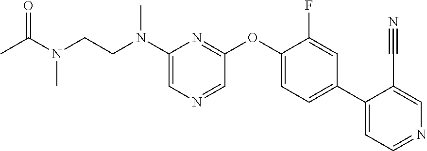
N(C1=CN=CC(OC2=CC=C(C3=CC=NC=C3C#N)C=C2F)=N1)(CCN(C(=O)C)C)C
